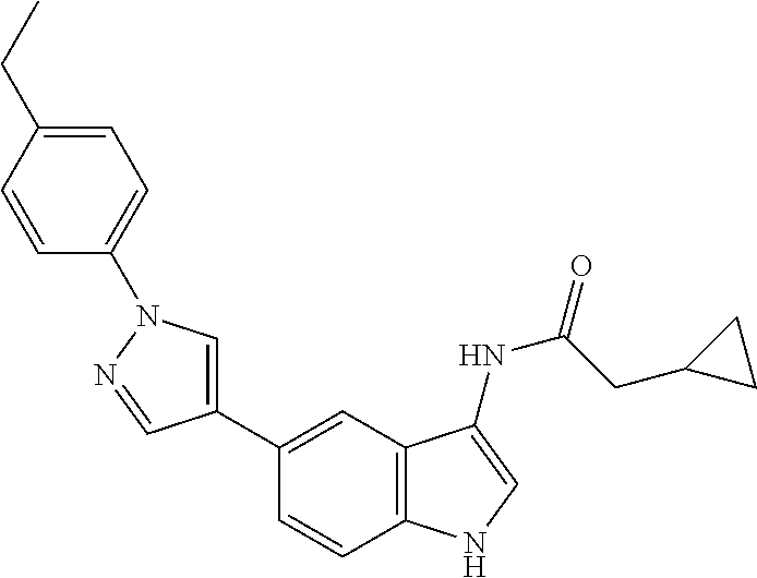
C1(C2=CN(C3=CC=C(CC)C=C3)N=C2)=CC2=C(C=C1)NC=C2NC(=O)CC1CC1
